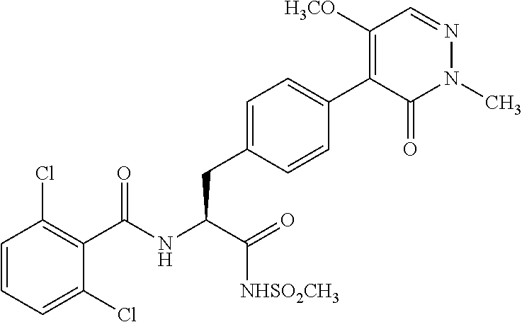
C1(C(NC(C(=O)[NHSO2CH3])CC2=CC=C(C3=C([H3CO])C=NN(C)C3=O)C=C2)=O)=C(Cl)C=CC=C1Cl
